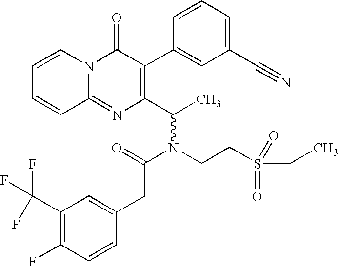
C12=NC(C(C)N(CCS(=O)(=O)CC)C(=O)CC3=CC(C(F)(F)F)=C(F)C=C3)=C(C3=CC(C#N)=CC=C3)C(=O)N1C=CC=C2
